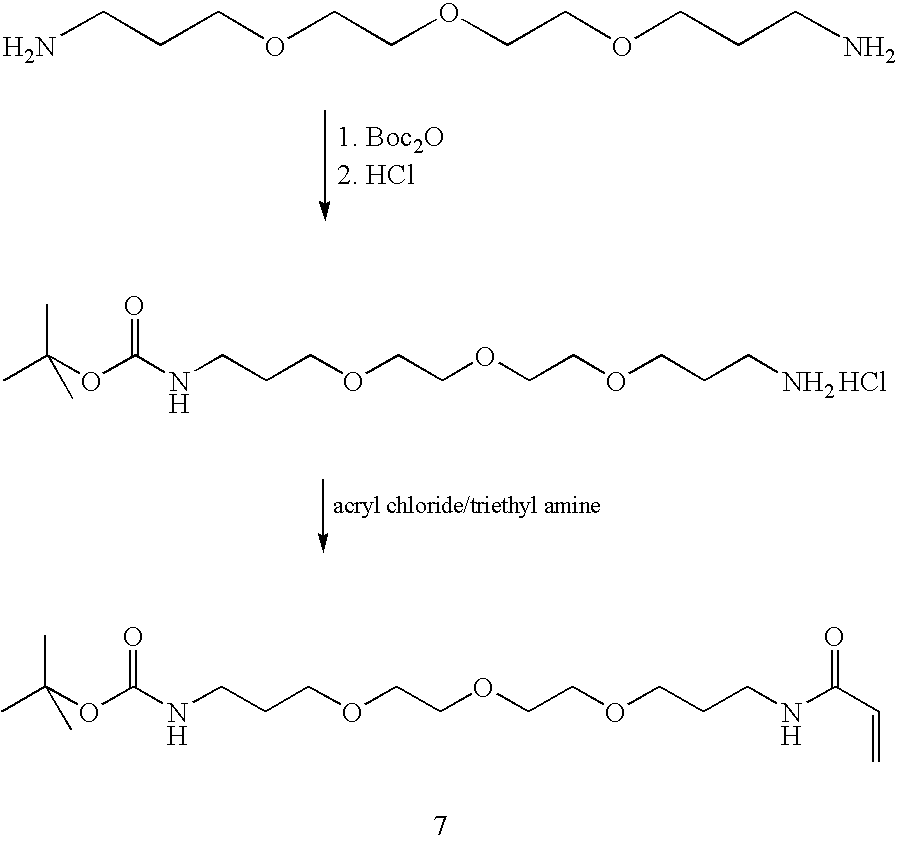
NCCCOCCOCCOCCCN.CC(C)(C)OC(NCCCOCCOCCOCCCNC(C=C)=O)=O.CC(C)(C)OC(NCCCOCCOCCOCCCN)=O.[HCl]
